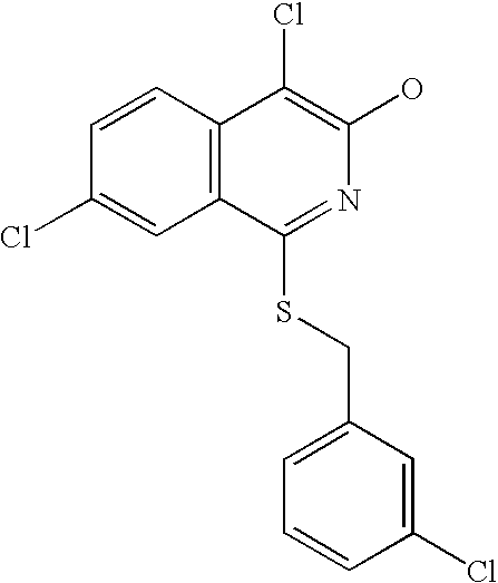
C12=C(C(Cl)=C(O)N=C1SCC1=CC=CC(Cl)=C1)C=CC(Cl)=C2
